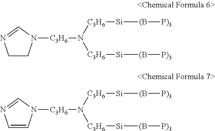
C1CN([C3H6]N([C3H6][Si][(B][P)3])[C3H6][Si][(B][P)3])C=N1.C1=CN([C3H6]N([C3H6][Si][(B][P)3])[C3H6][Si][(B][P)3])C=N1
